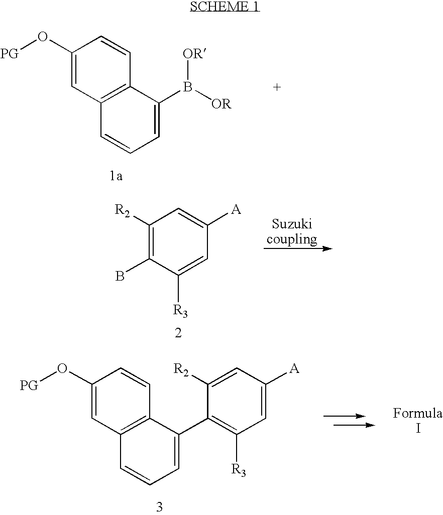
C1(O[PG])=CC2=C(C=C1)C(B([OR])[OR])=CC=C2.C1([R2])=C(B)C([R3])=CC([A])=C1.C1(O[PG])=CC2=C(C=C1)C(C1=C([R3])C=C([A])C=C1[R2])=CC=C2
